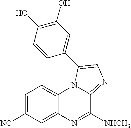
C1=C([NC])C=C2C(=C1)N1C(=NC=C1C1=CC(O)=C(O)C=C1)C([NHCH3])=N2
